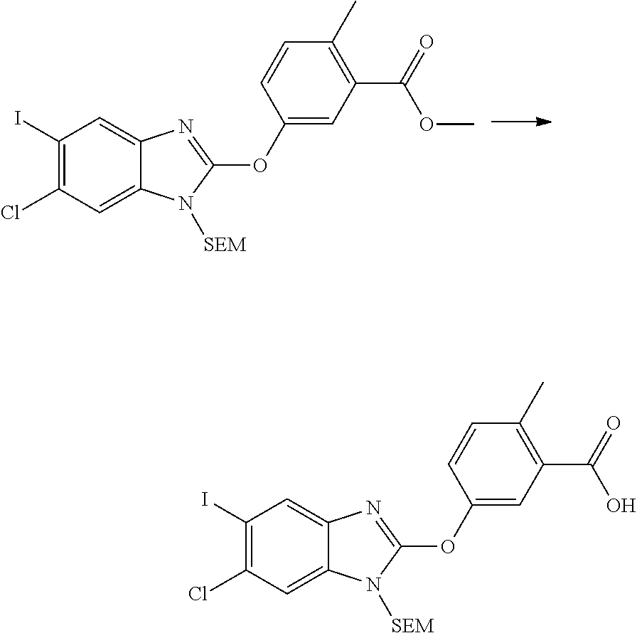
C1(I)=C(Cl)C=C2C(=C1)N=C(OC1=CC(C(=O)OC)=C(C)C=C1)N2[SEM].C1(I)=C(Cl)C=C2C(=C1)N=C(OC1=CC(C(=O)O)=C(C)C=C1)N2[SEM]
